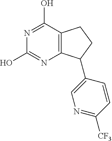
C12=C(CCC1C1=CN=C([CF3])C=C1)C(O)=NC(O)=N2
